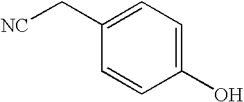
C1(C[NC])=CC=C(O)C=C1
